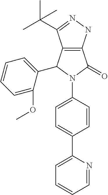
C12=C(NN=C1C(C)(C)C)C(=O)N(C1=CC=C(C3=CC=CC=N3)C=C1)C2C1=CC=CC=C1OC
